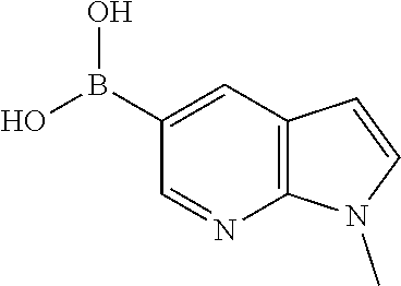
C1=C(B(O)O)C=NC2=C1C=CN2C
